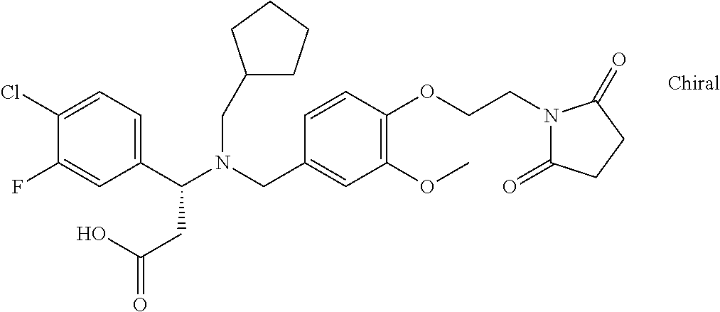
N(CC1=CC(OC)=C(OCCN2C(=O)CCC2=O)C=C1)(C(C1=CC=C(Cl)C(F)=C1)CC(=O)O)CC1CCCC1
